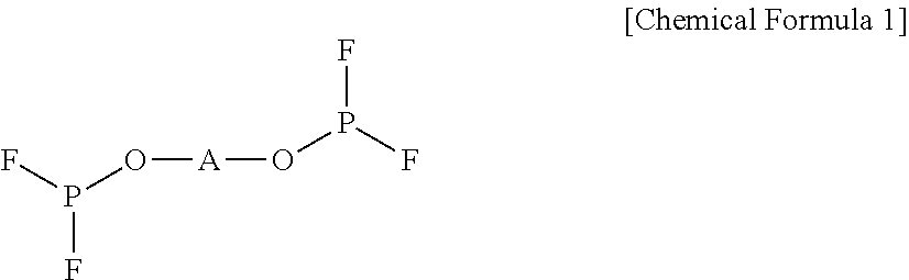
O([A]OP(F)F)P(F)F
